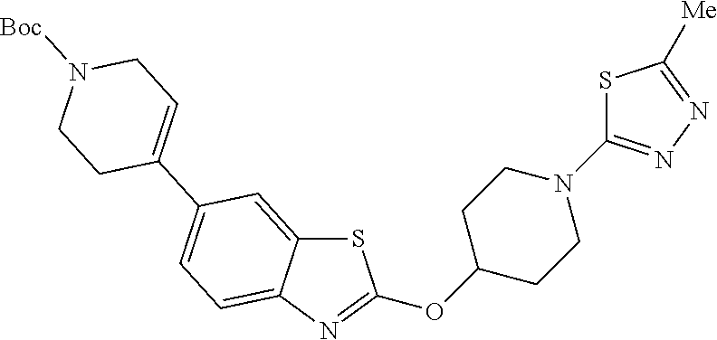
S1C2=CC(C3=CCN([Boc])CC3)=CC=C2N=C1OC1CCN(C2=NN=C([Me])S2)CC1
